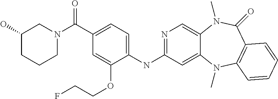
C1(C(=O)N2CC(O)CCC2)=CC=C(NC2=NC=C3C(=C2)N(C)C2=C(C(=O)N3C)C=CC=C2)C(OCCF)=C1
